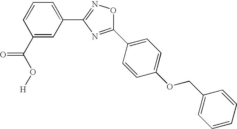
C1(C(O[H])=O)=CC(C2=NOC(C3=CC=C(OCC4=CC=CC=C4)C=C3)=N2)=CC=C1
